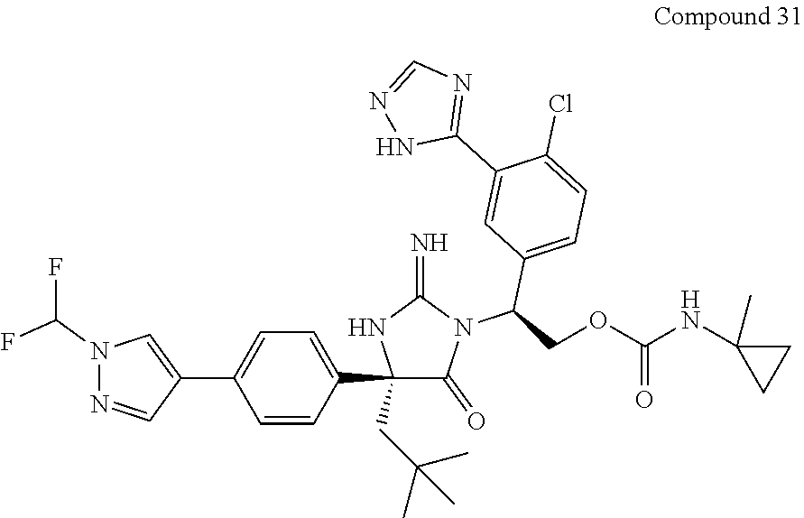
C1(C2=CC=C(C3=CN(C(F)F)N=C3)C=C2)(CC(C)(C)C)C(=O)N(C(COC(NC2(C)CC2)=O)C2=CC=C(Cl)C(C3=NC=NN3)=C2)C(=N)N1
